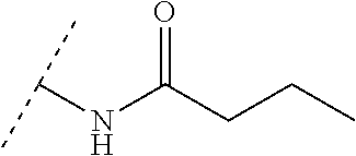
N(C(CCC)=O)C(C)C
